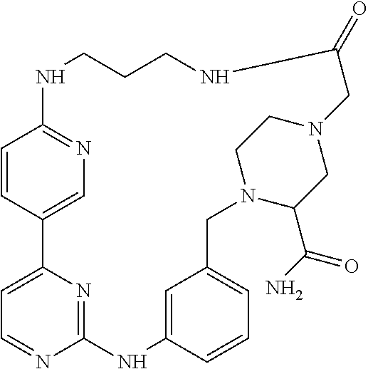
C1=CC2=CN=C1NCCCNC(=O)CN1CC(C(N)=O)N(CC3=CC=CC(=C3)NC3=NC2=CC=N3)CC1
